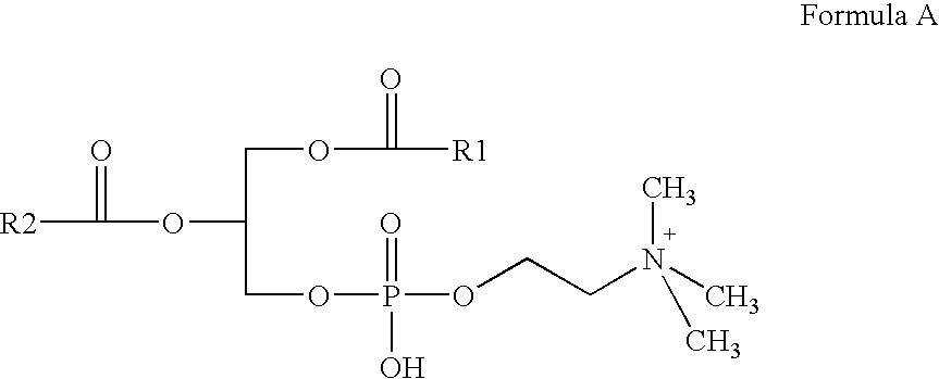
[R2]C(=O)OC(COC(=O)[R1])COP(=O)(OCCN(C)(C)C)O
